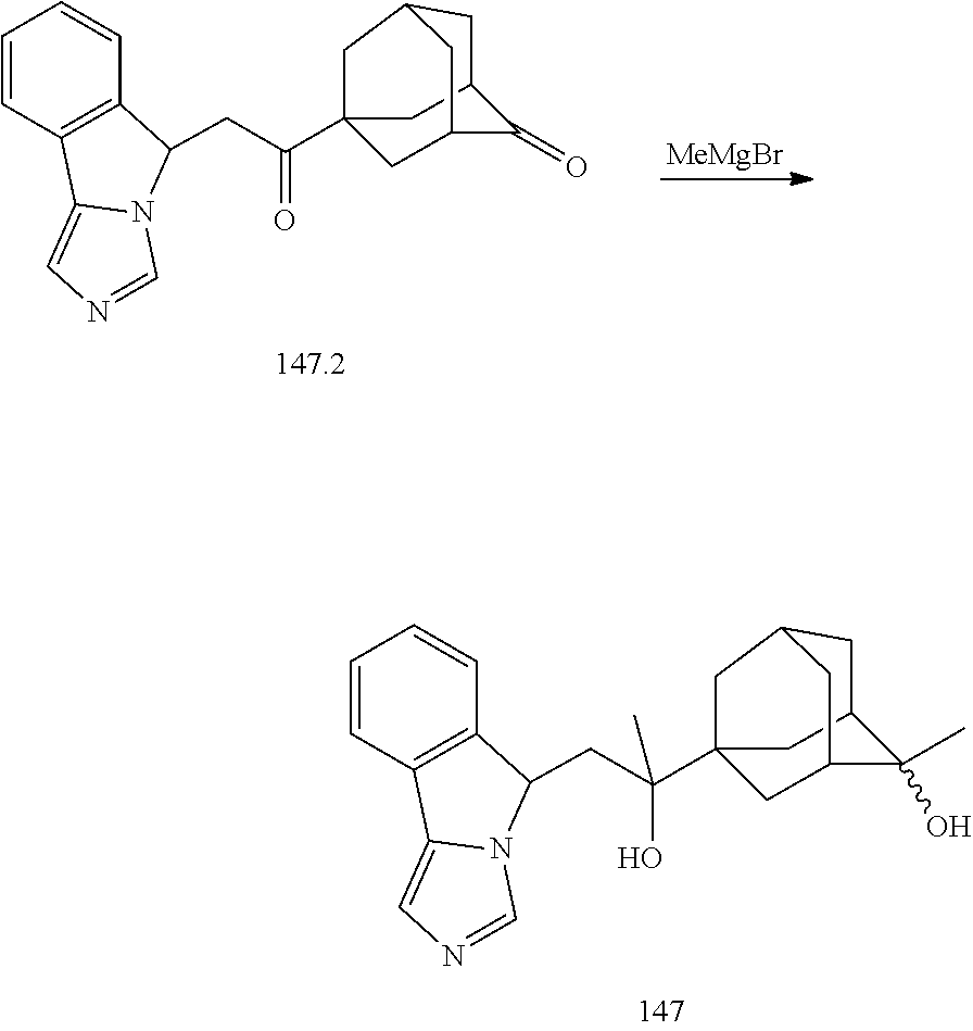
C12(C(=O)CC3C4=C(C=CC=C4)C4=CN=CN43)CC3C(=O)C(C1)CC(C3)C2.[MeMgBr].C12(C(O)(CC3C4=C(C=CC=C4)C4=CN=CN43)C)CC3C(C)(O)C(C1)CC(C3)C2
